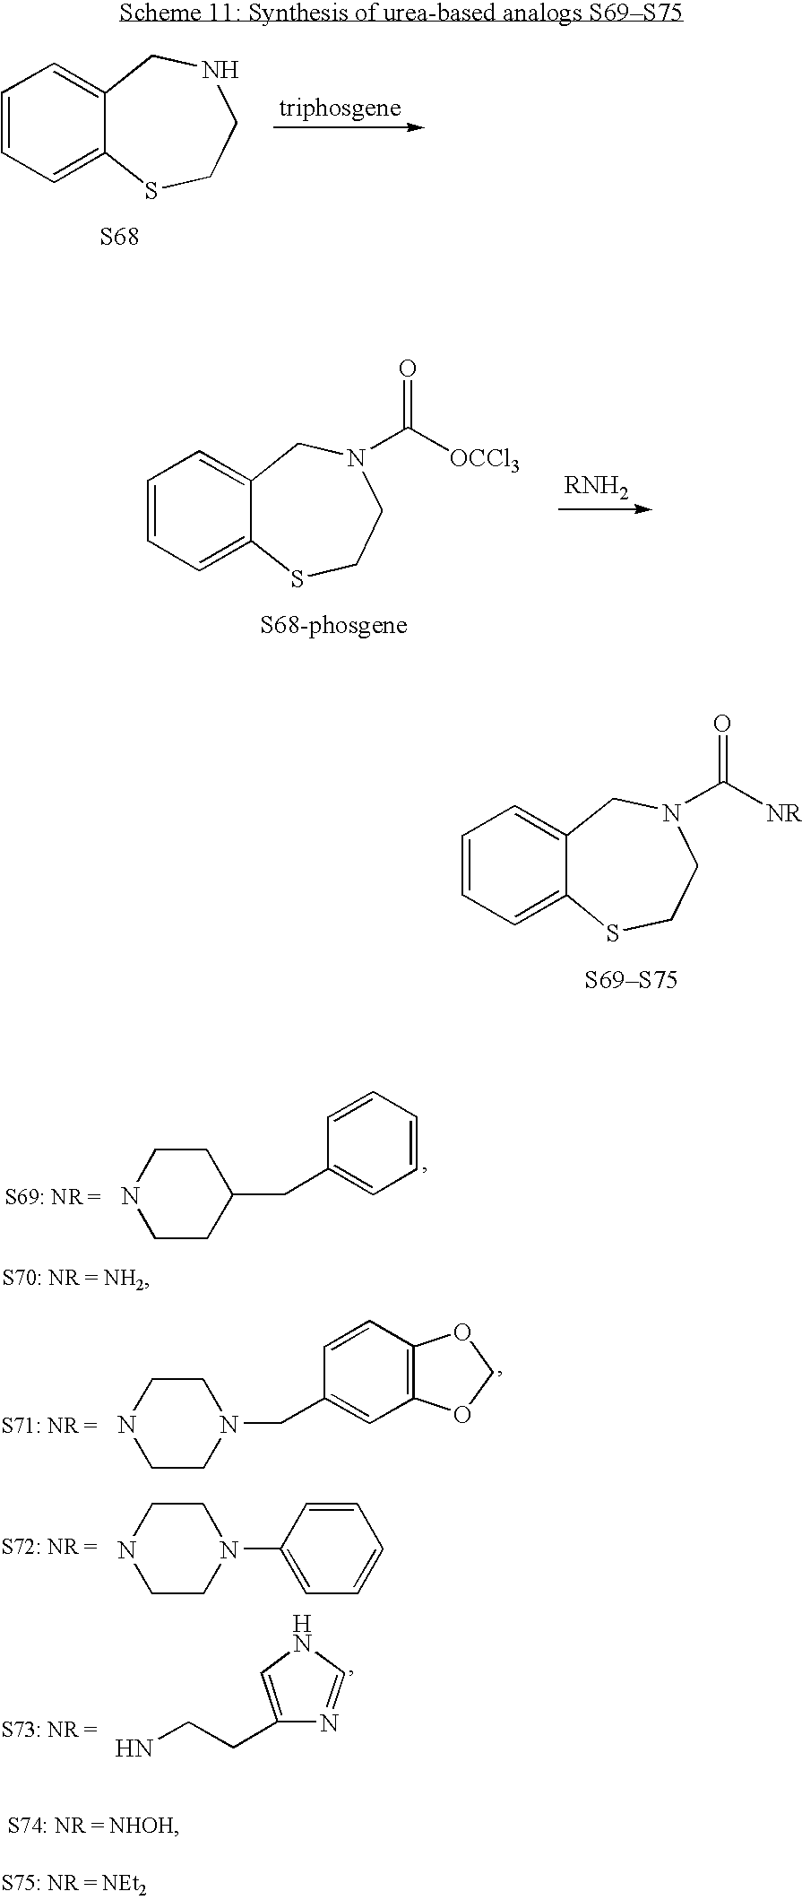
C1=CC=C2C(=C1)CNCCS2.[S68].C1=CC=C2C(=C1)CN(C([OCCl3])=O)CCS2.C1=CC=C2C(=C1)CN(C([NR])=O)CCS2.C1CNCCC1CC1=CC=CC=C1.C1CNCCN1CC1=CC2=C(C=C1)OCO2.C1CNCCN1C1=CC=CC=C1.C1(CCN)=CNC=N1
